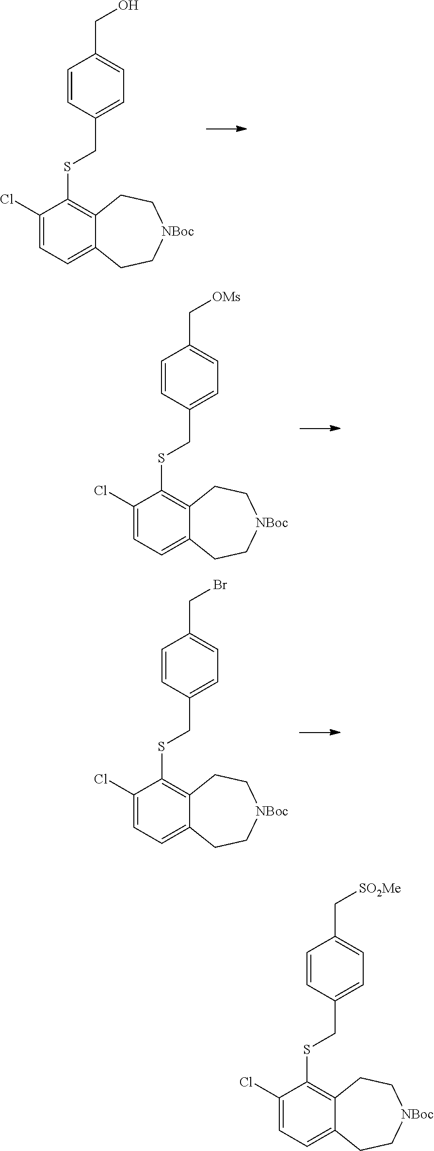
C1(Cl)=CC=C2C(=C1SCC1=CC=C(C[OMs])C=C1)CC[NBoc]CC2.C1(Cl)=CC=C2C(=C1SCC1=CC=C(CO)C=C1)CC[NBoc]CC2.C1(Cl)=CC=C2C(=C1SCC1=CC=C(CBr)C=C1)CC[NBoc]CC2.C1(Cl)=CC=C2C(=C1SCC1=CC=C(C[SO2Me])C=C1)CC[NBoc]CC2
